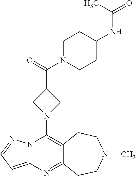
N12C(=CC=N1)N=C1C(=C2N2CC(C(=O)N3CCC(NC(=O)C)CC3)C2)CCN(C)CC1
